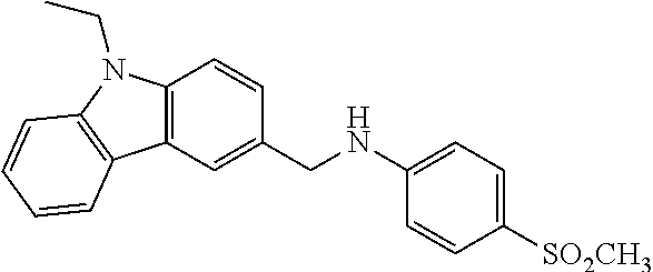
C1(NCC2=CC3=C(C=C2)N(CC)C2=C3C=CC=C2)=CC=C([SO2CH3])C=C1
